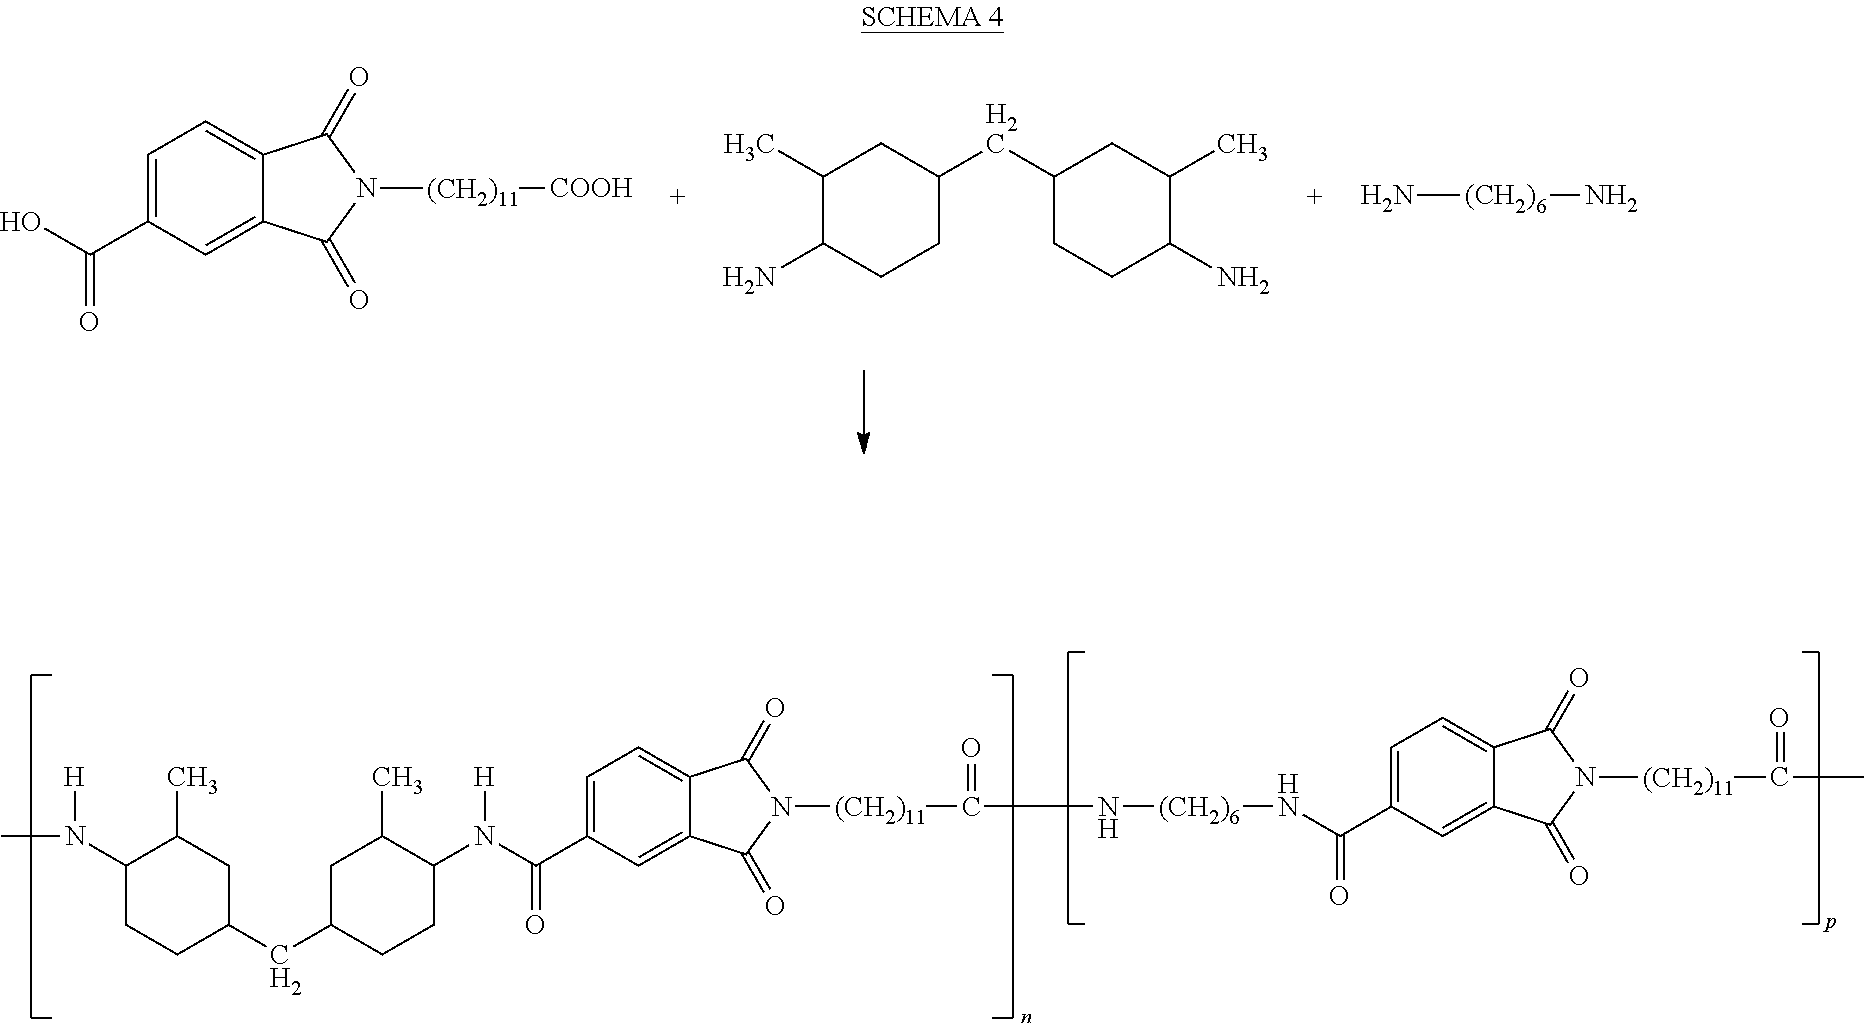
C1=C(C(O)=O)C=C2C(=C1)C(=O)N([(CH2)11][COOH])C2=O.C1(C)C(N)CCC(CC2CCC(N)C(C)C2)C1.N[(CH2)6]N.C1=C(C(N([H])C2CCC(CC3CCC(N(C)[H])C(C)C3)CC2C)=O)C=C2C(=C1)C(=O)N([(CH2)11]C(N[(CH2)6]NC(C1=CC=C3C(=C1)C(=O)N([(CH2)11]C(C)=O)C3=O)=O)=O)C2=O
